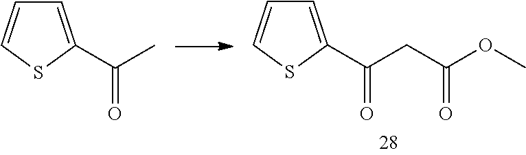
C1=C(C(C)=O)SC=C1.C1=C(C(CC(OC)=O)=O)SC=C1
